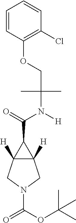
C12([H])C([H])(CN(C(=O)OC(C)(C)C)C1)C2C(=O)N([H])C(C)(C)COC1=C(Cl)C=CC=C1
